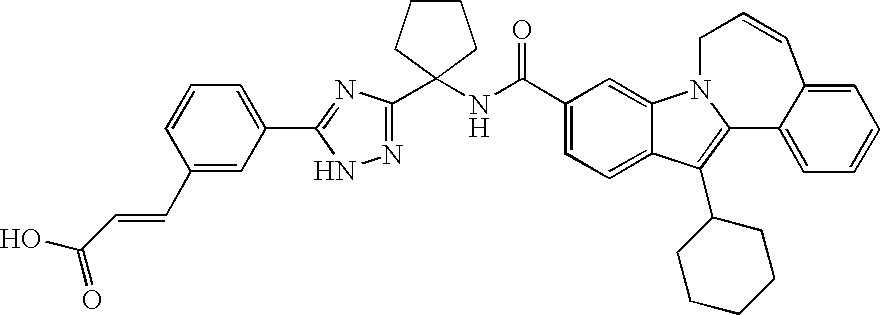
C12=CC=C(C(NC3(C4=NNC(C5=CC=CC(C=CC(O)=O)=C5)=N4)CCCC3)=O)C=C1N1C(=C2C2CCCCC2)C2=CC=CC=C2C=CC1
